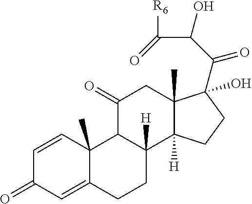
C1=CC2(C)C(=CC1=O)CCC1([H])C2C(=O)CC2(C)C1([H])CCC2(C(C(O)C([R6])=O)=O)O
